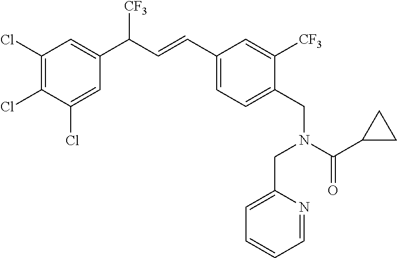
C1(Cl)=C(Cl)C(Cl)=CC(C(C=CC2=CC=C(CN(C(C3CC3)=O)CC3=CC=CC=N3)C([CF3])=C2)[CF3])=C1
